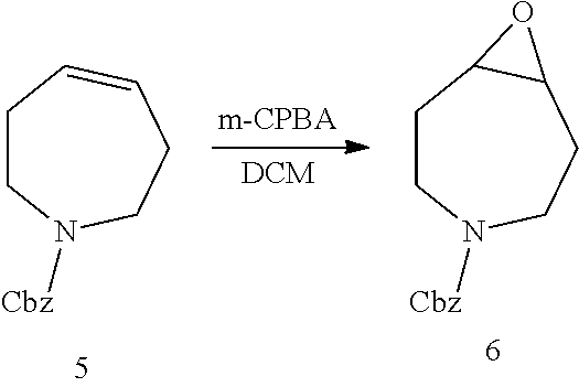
C1CN([Cbz])CCC=C1.C1CN([Cbz])CCC2C1O2
